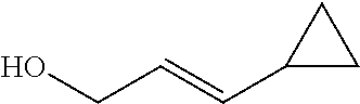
OCC=CC1CC1
